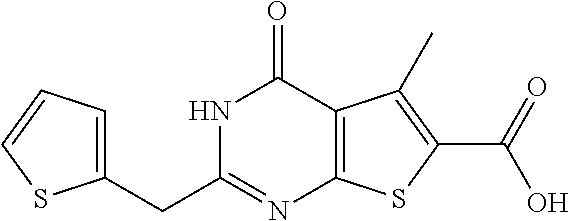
N1C(=O)C2=C(N=C1CC1=CC=CS1)SC(C(O)=O)=C2C
